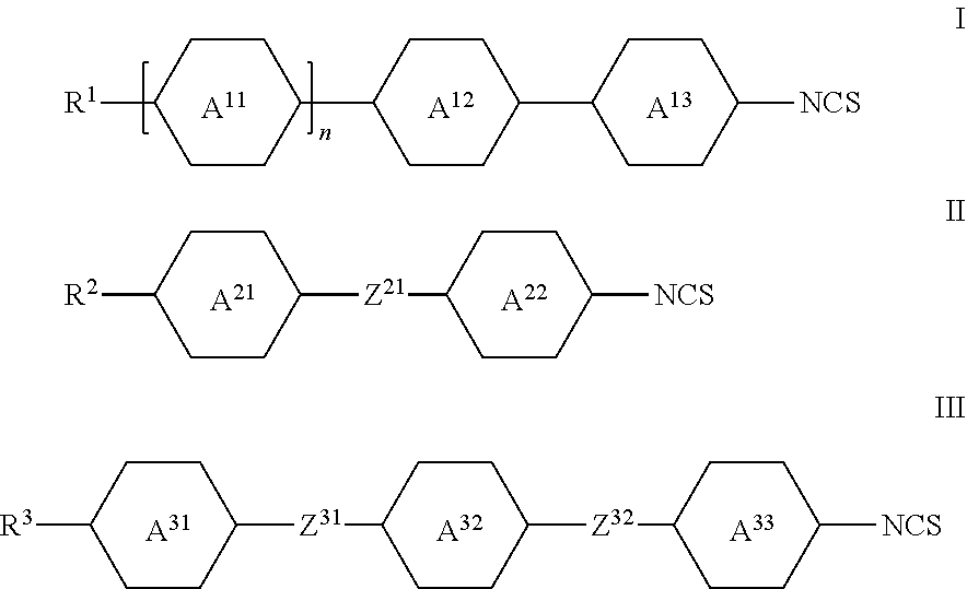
[A11].[A12].[R1]C1CCC(C2CCC(C3CCC([NCS])CC3)CC2)CC1.[A13].[A21].[A22].[R2]C1CCC([Z21]C2CCC([NCS])CC2)CC1.[A31].[A32].[A33].[R3]C1CCC([Z31]C2CCC([Z32]C3CCC([NCS])CC3)CC2)CC1
